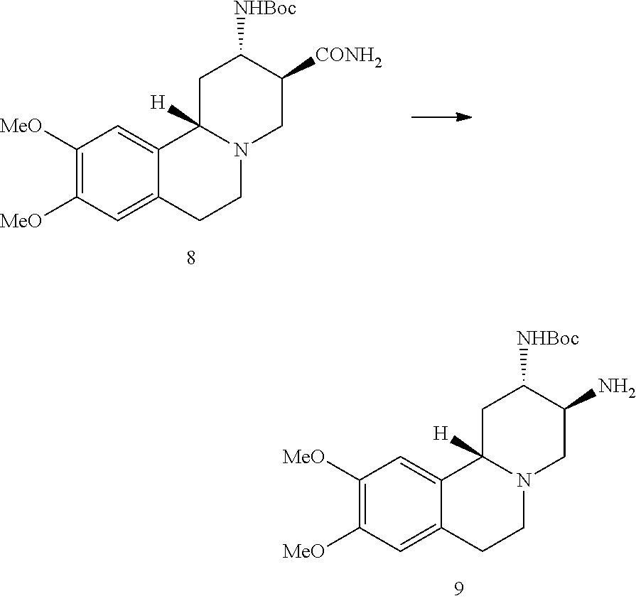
C1([MeO])=C([MeO])C=C2C(=C1)C1([H])N(CC2)CC([CONH2])C([NHBoc])C1.C1([MeO])=C([MeO])C=C2C(=C1)C1([H])N(CC2)CC(N)C([NHBoc])C1
